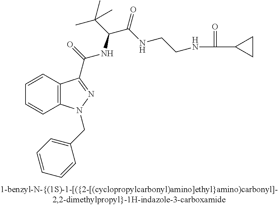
C1=CC2=C(C=C1)N(CC1=CC=CC=C1)N=C2C(NC(C(C)(C)C)C(NCCNC(C1CC1)=O)=O)=O
